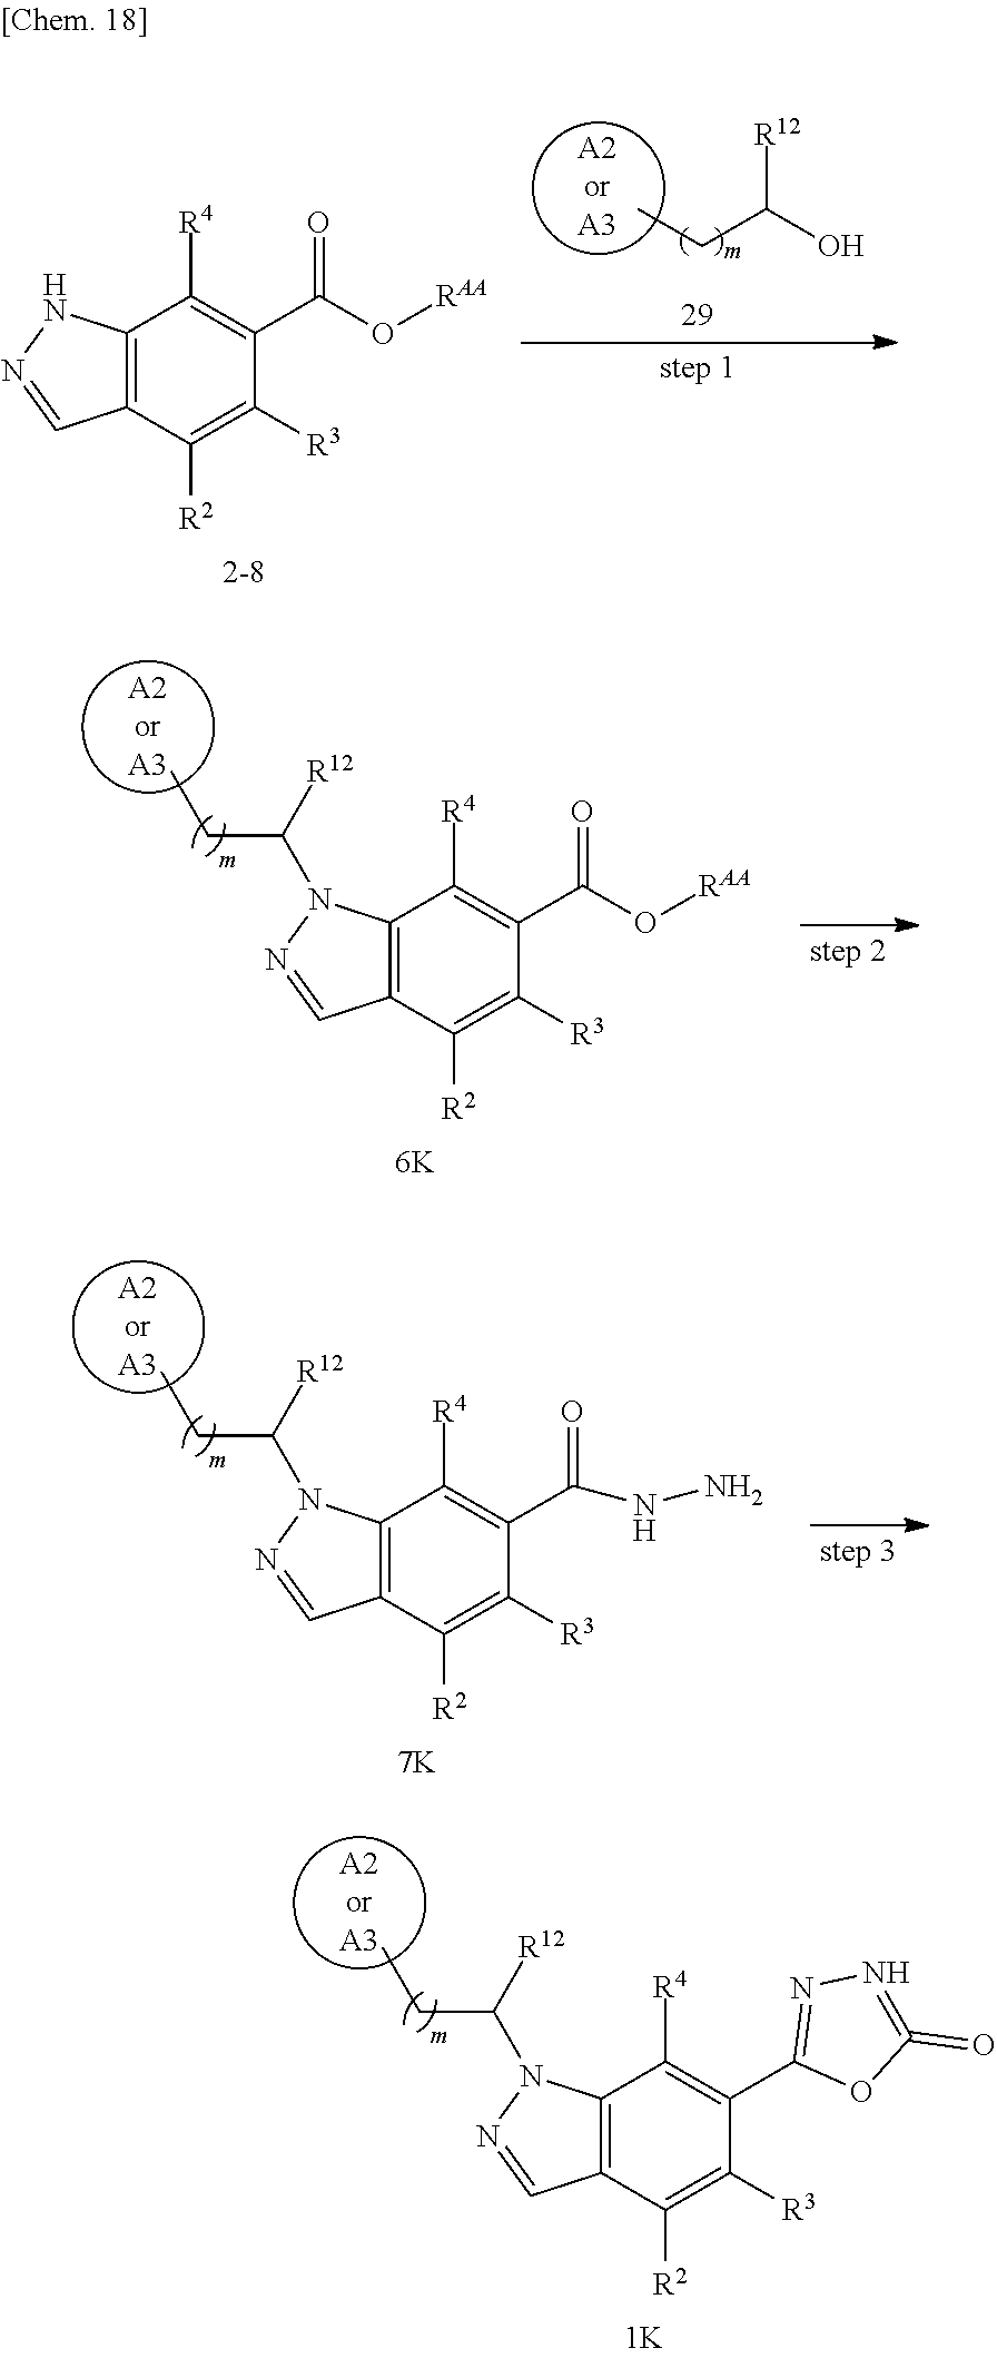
[A2orA3].C12=C(C([R2])=C([R3])C(C(O[RAA])=O)=C1[R4])C=NN2C([R12])CC.[A2orA3].C12=C(C([R2])=C([R3])C(C(NN)=O)=C1[R4])C=NN2C([R12])CC.[A2orA3].C12=C(C([R2])=C([R3])C(C3=NN=C(=O)O3)=C1[R4])C=NN2C(CC)[R12].[A2orA3].OC(CC)[R12].C12=C(C([R2])=C([R3])C(C(O[RAA])=O)=C1[R4])C=NN2
